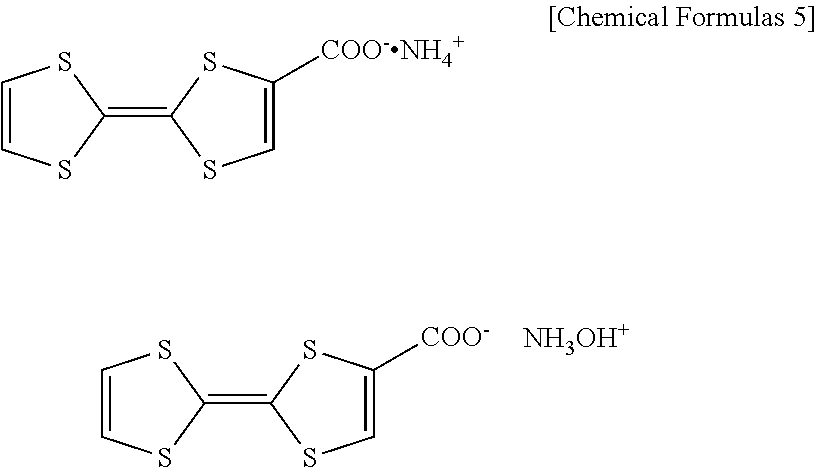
C1=CSC(=C2SC=C([COO-])S2)S1.[NH3OH+].C1=CSC(=C2SC=C([COO-NH4+])S2)S1
